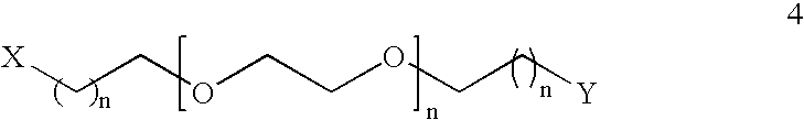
[X]CCOCCOCC[Y]
